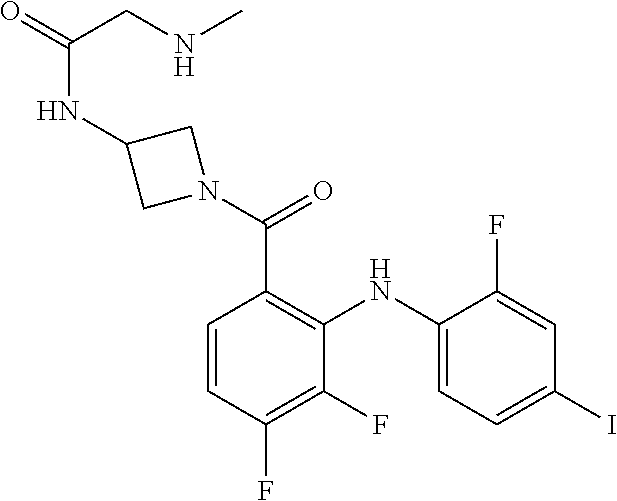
C1=CC(F)=C(F)C(NC2=CC=C(I)C=C2F)=C1C(N1CC(NC(=O)CNC)C1)=O
